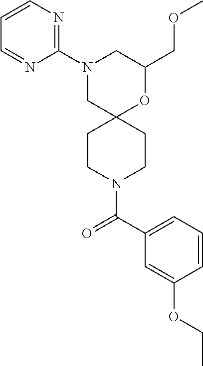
N1(C2=NC=CC=N2)CC2(OC(COC)C1)CCN(C(C1=CC=CC(OCC)=C1)=O)CC2
